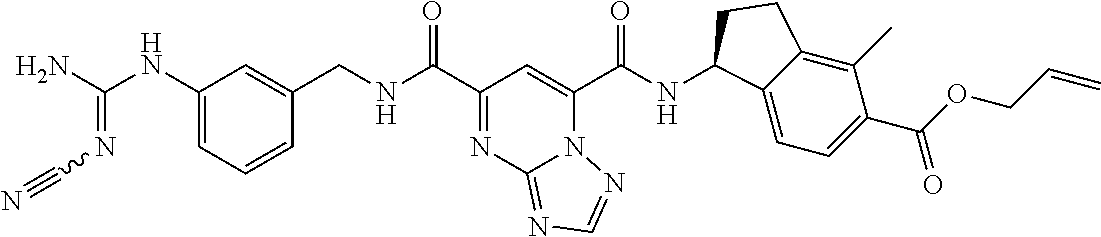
C(NC(C1=NC2=NC=NN2C(C(NC2C3=CC=C(C(OCC=C)=O)C(C)=C3CC2)=O)=C1)=O)C1=CC(NC(=NC#N)N)=CC=C1
